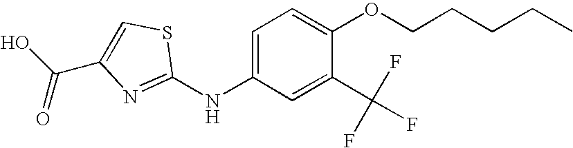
C1=C(NC2=NC(C(O)=O)=CS2)C=C(C(F)(F)F)C(OCCCCC)=C1
